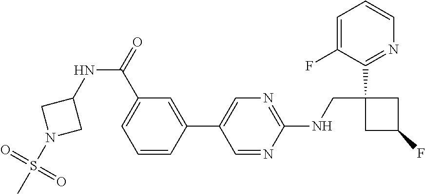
C1(NCC2(C3=NC=CC=C3F)CC(F)C2)=NC=C(C2=CC(C(=O)NC3CN(S(C)(=O)=O)C3)=CC=C2)C=N1
